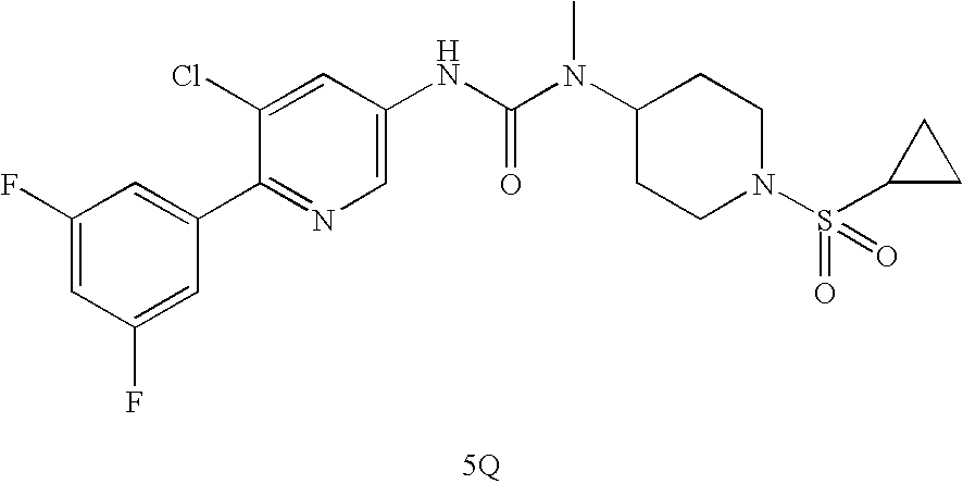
[5Q].C1(C2=CC(F)=CC(F)=C2)=NC=C(NC(N(C2CCN(S(=O)(C3CC3)=O)CC2)C)=O)C=C1Cl
